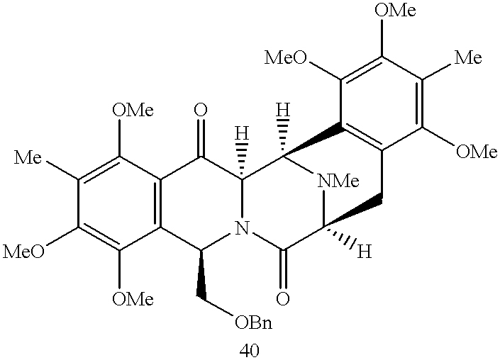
C12=C(C([OMe])=C([Me])C([MeO])=C1[OMe])C(=O)C1([H])N(C2C[OBn])C(=O)C2([H])[NMe]C1([H])C1=C(C([OMe])=C([Me])C([OMe])=C1[MeO])C2
